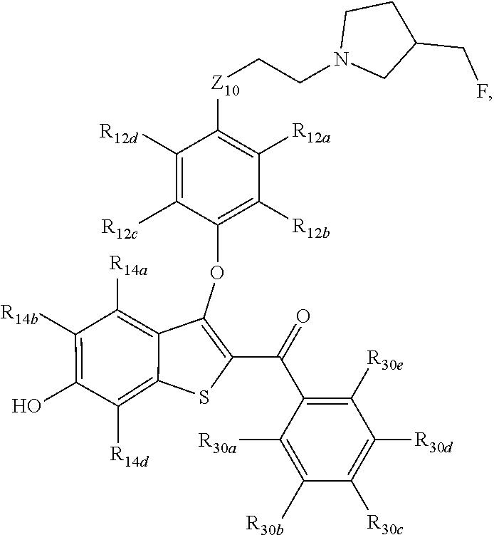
C1([R14a])=C2C(OC3=C([R12b])C([R12a])=C([Z10]CCN4CC(CF)CC4)C([R12d])=C3[R12c])=C(C(=O)C3=C([R30e])C([R30d])=C([R30c])C([R30b])=C3[R30a])SC2=C([R14d])C(O)=C1[R14b]
